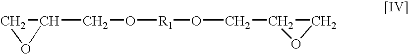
C1C(CO[R1]OCC2CO2)O1
